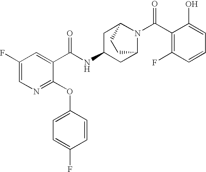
N1=C(OC2=CC=C(F)C=C2)C(C(NC2CC3N(C(C4=C(F)C=CC=C4O)=O)C(C2)CC3)=O)=CC(F)=C1
